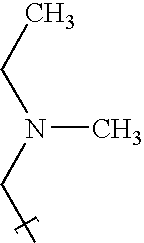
C(N(CC)C)C
